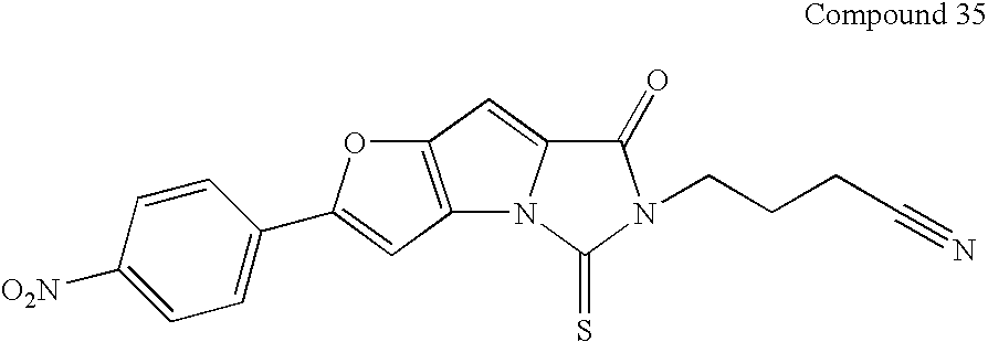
C12=C(C=C(C3=CC=C([O2N])C=C3)O1)N1C(=C2)C(=O)N(CCCC#N)C1=S
